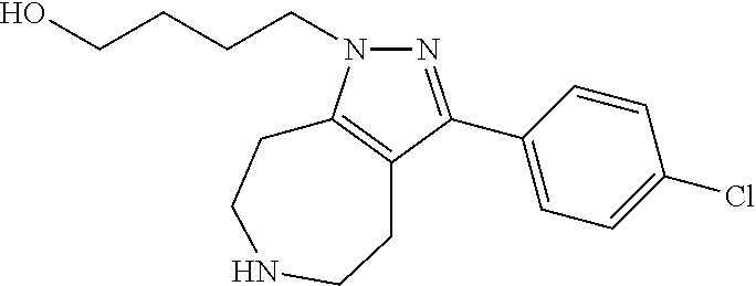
C1(C2=NN(CCCCO)C3=C2CCNCC3)=CC=C(Cl)C=C1
